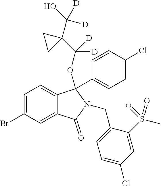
C1=C(Br)C=C2C(=C1)C(C1=CC=C(Cl)C=C1)(OC(C1(C(O)([D])[D])CC1)([D])[D])N(CC1=CC=C(Cl)C=C1S(C)(=O)=O)C2=O
